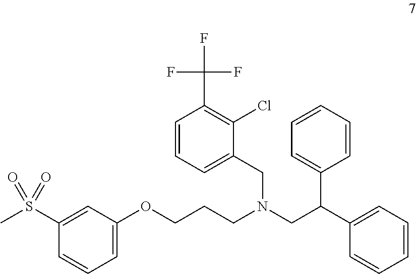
C1(S(C)(=O)=O)=CC(OCCCN(CC(C2=CC=CC=C2)C2=CC=CC=C2)CC2=CC=CC(C(F)(F)F)=C2Cl)=CC=C1
